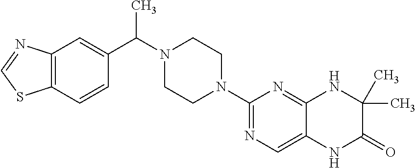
C12=C(C=CC(C(N3CCN(C4=NC=C5C(=N4)NC(C)(C)C(=O)N5)CC3)C)=C1)SC=N2
